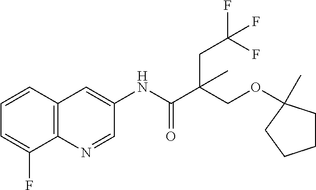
C1=CC2=C(C(F)=C1)N=CC(NC(=O)C(COC1(C)CCCC1)(CC(F)(F)F)C)=C2
